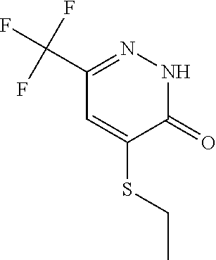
C1(C(F)(F)F)=NNC(=O)C(SCC)=C1
